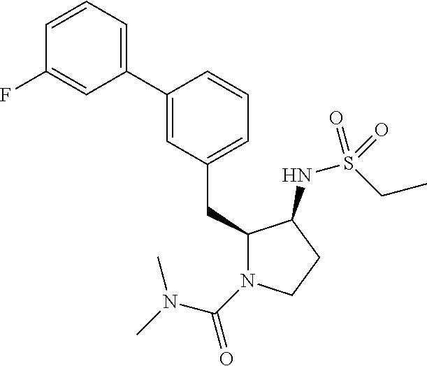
C1(CC2=CC=CC(C3=CC=CC(F)=C3)=C2)N(C(=O)N(C)C)CCC1NS(CC)(=O)=O
